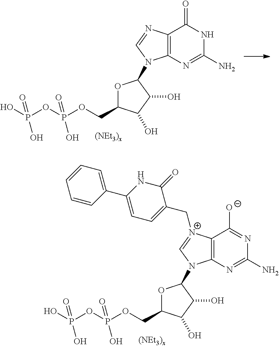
C12=C(N=C(N)N=C1[O-])N(C1OC(COP(OP(O)(=O)O)(=O)O)C(O)C1O)C=[N+]2CC1=CC=C(C2=CC=CC=C2)NC1=O.C12=C(N=C(N)NC1=O)N(C1OC(COP(OP(O)(=O)O)(=O)O)C(O)C1O)C=N2
